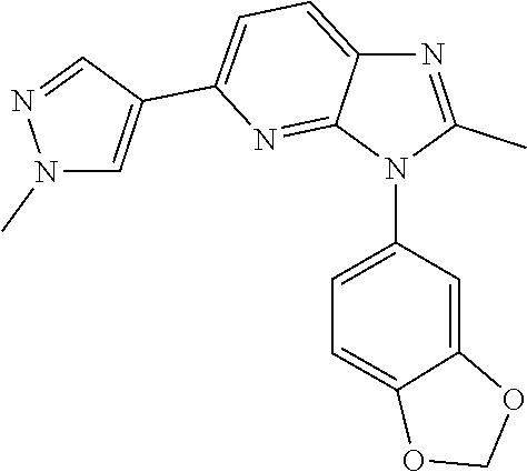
C1=C2C(=NC(C3=CN(C)N=C3)=C1)N(C1=CC=C3C(=C1)OCO3)C(C)=N2
